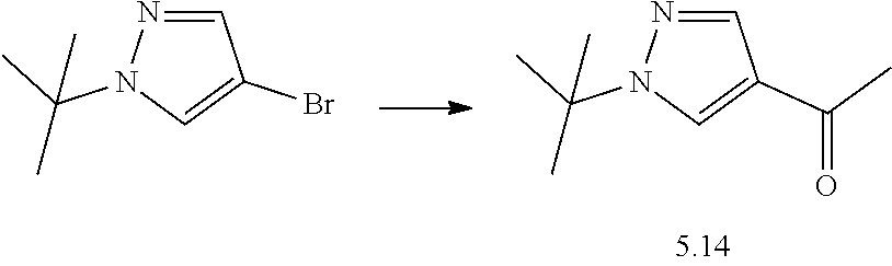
C1=NN(C(C)(C)C)C=C1C(C)=O.C1=NN(C(C)(C)C)C=C1Br
